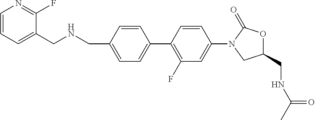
C1=C(CNCC2=CC=CN=C2F)C=CC(C2=C(F)C=C(N3CC(CNC(=O)C)OC3=O)C=C2)=C1
